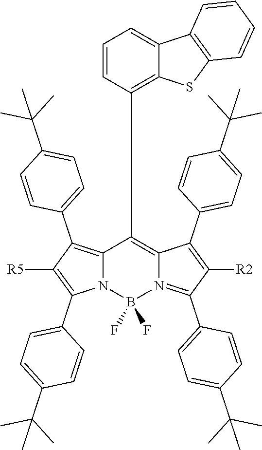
C12=C(C3=CC=C(C(C)(C)C)C=C3)C([R5])=C(C3=CC=C(C(C)(C)C)C=C3)N1B(F)(F)N1=C(C3=CC=C(C(C)(C)C)C=C3)C([R2])=C(C3=CC=C(C(C)(C)C)C=C3)C1=C2C1=C2C(=CC=C1)C1=C(S2)C=CC=C1
